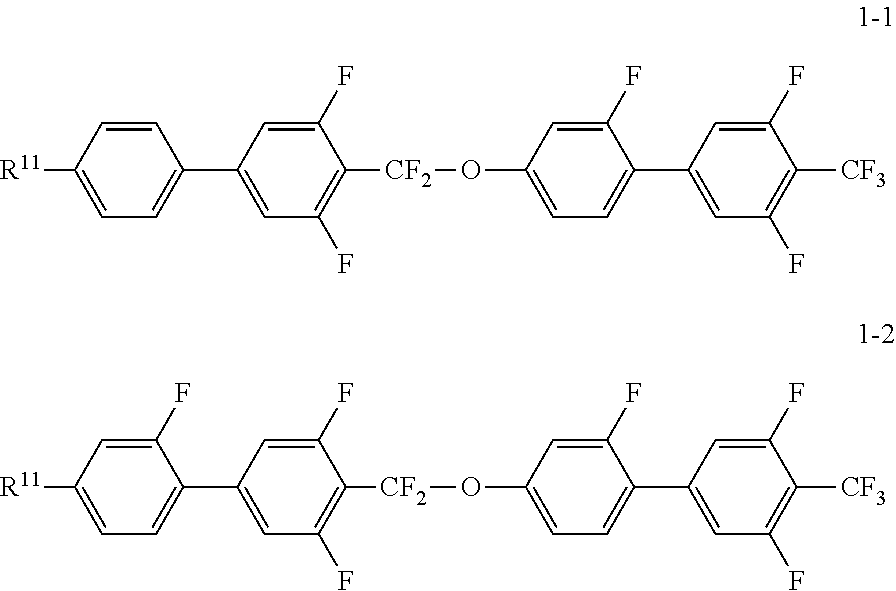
C1=CC(C2=CC(F)=C([CF2]OC3=CC=C(C4=CC(F)=C([CF3])C(F)=C4)C(F)=C3)C(F)=C2)=CC=C1[R11].C1=C(F)C(C2=CC(F)=C([CF2]OC3=CC=C(C4=CC(F)=C([CF3])C(F)=C4)C(F)=C3)C(F)=C2)=CC=C1[R11]
